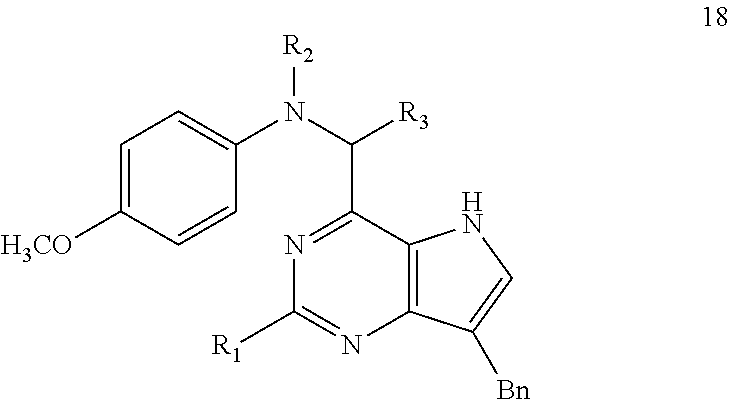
C1=C([H3CO])C=CC(N(C([R3])C2=NC([R1])=NC3=C2NC=C3[Bn])[R2])=C1
